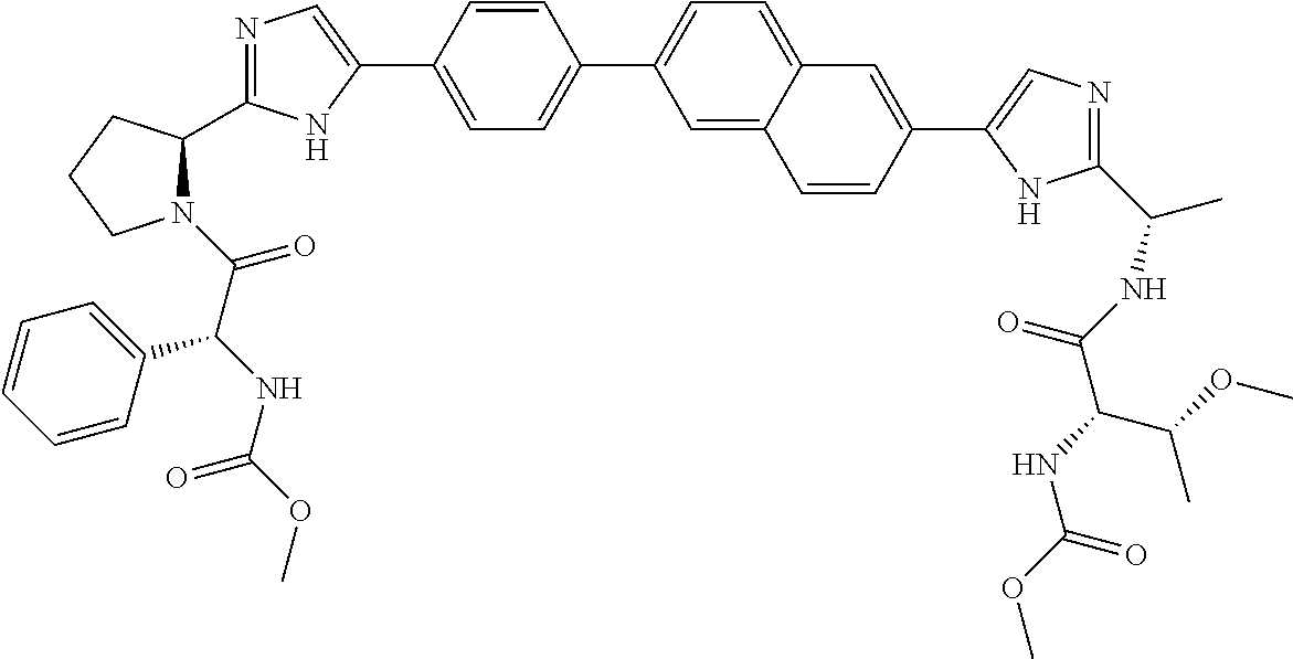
C1=C(C2=CN=C(C3N(C(C(NC(OC)=O)C4=CC=CC=C4)=O)CCC3)N2)C=CC(C2=CC=C3C(=C2)C=CC(C2=CN=C(C(C)NC(C(NC(OC)=O)C(C)OC)=O)N2)=C3)=C1
